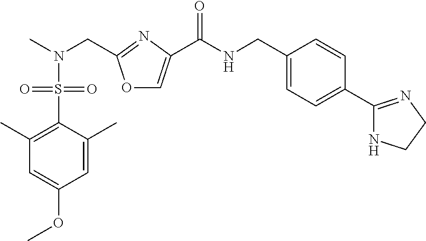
CN(CC1=NC(C(NCC2=CC=C(C3=NCCN3)C=C2)=O)=CO1)S(C1=C(C)C=C(OC)C=C1C)(=O)=O
